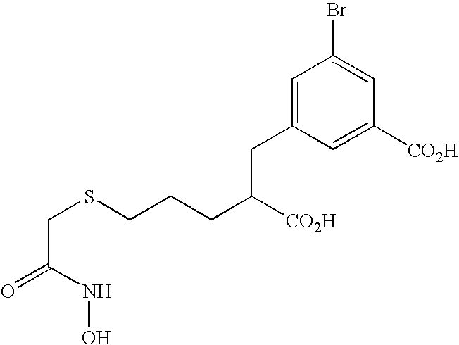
C(C(NO)=O)SCCCC([CO2H])CC1=CC(Br)=CC([CO2H])=C1
